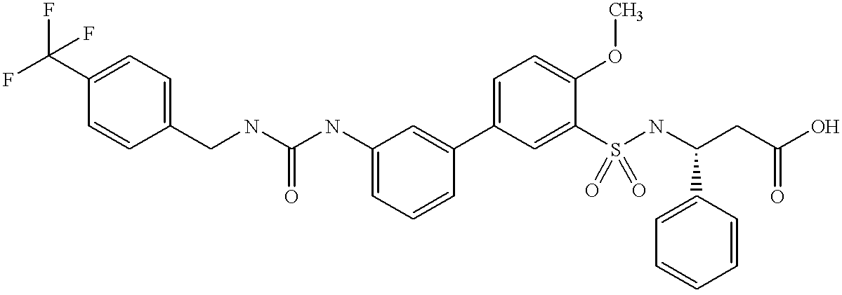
C1=C(NC(NCC2=CC=C(C(F)(F)F)C=C2)=O)C=C(C2=CC=C(OC)C(S(NC(CC(O)=O)C3=CC=CC=C3)(=O)=O)=C2)C=C1
